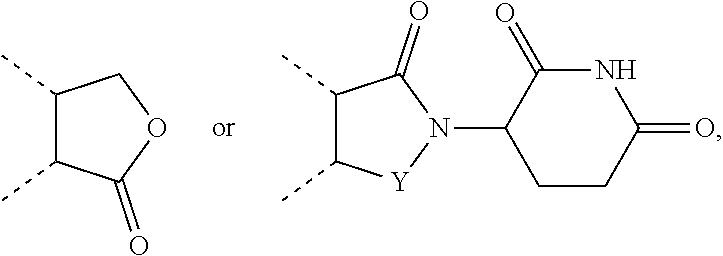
C1(C)C(C)C(=O)OC1.C1(C)C(C)[Y]N(C2CCC(=O)NC2=O)C1=O
